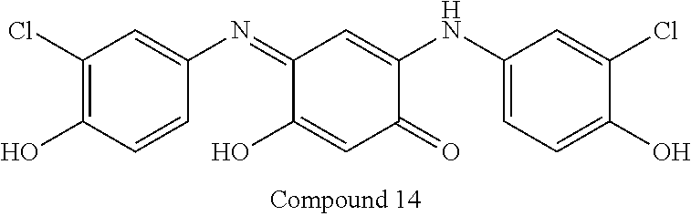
C1(Cl)=C(O)C=CC(N=C2C(O)=CC(=O)C(NC3=CC=C(O)C(Cl)=C3)=C2)=C1
